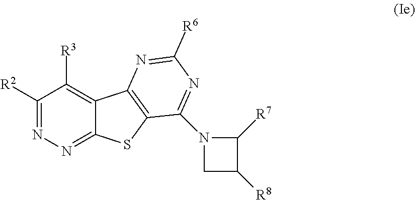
C1([R2])=NN=C2C(=C1[R3])C1=C(S2)C(N2CC([R8])C2[R7])=NC([R6])=N1
